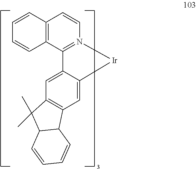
C1=CC2=C(C=C1)C=CN1=C2C2=CC3=C(C=C2[Ir]1)C1C(C3(C)C)C=CC=C1
